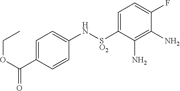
C1=C(C(OCC)=O)C=CC(N[SO2]C2=CC=C(F)C(N)=C2N)=C1
